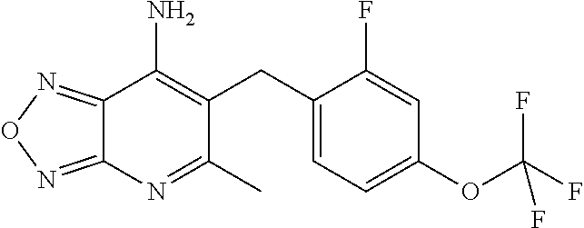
C12=NON=C1N=C(C)C(CC1=CC=C(OC(F)(F)F)C=C1F)=C2N
